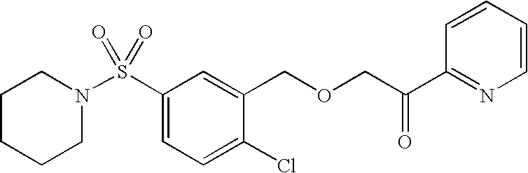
S(C1=CC=C(Cl)C(COCC(C2=NC=CC=C2)=O)=C1)(=O)(=O)N1CCCCC1
